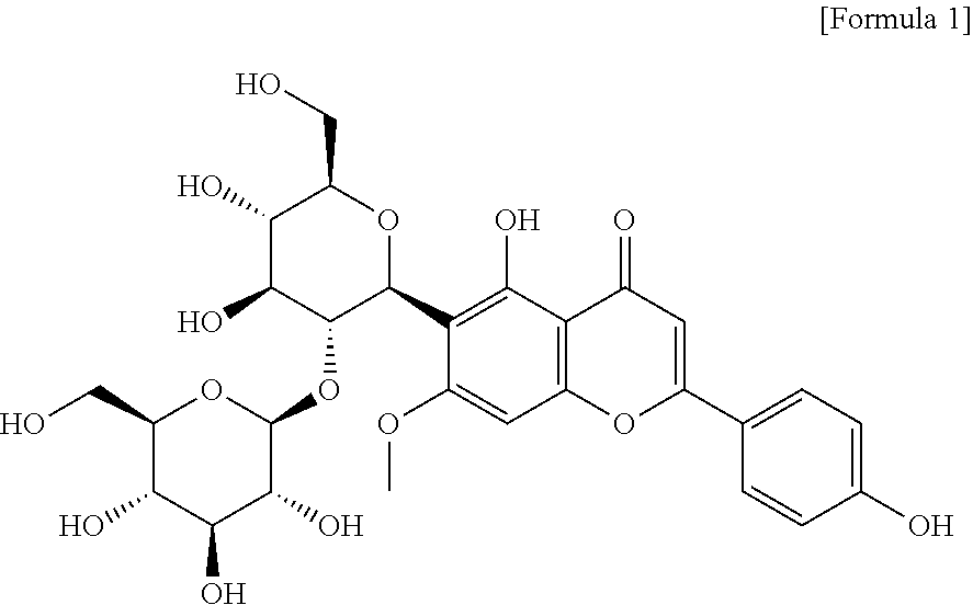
C1(CO)C(O)C(O)C(O)C(OC2C(C3=C(O)C4=C(C=C3OC)OC(C3=CC=C(O)C=C3)=CC4=O)OC(CO)C(O)C2O)O1
